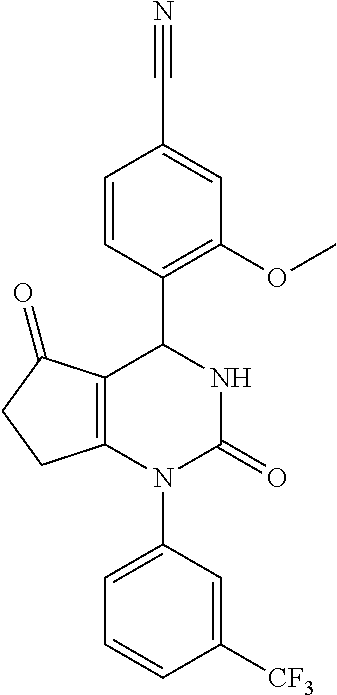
C12=C(N(C3=CC=CC([CF3])=C3)C(=O)NC1C1=C(OC)C=C(C#N)C=C1)CCC2=O
